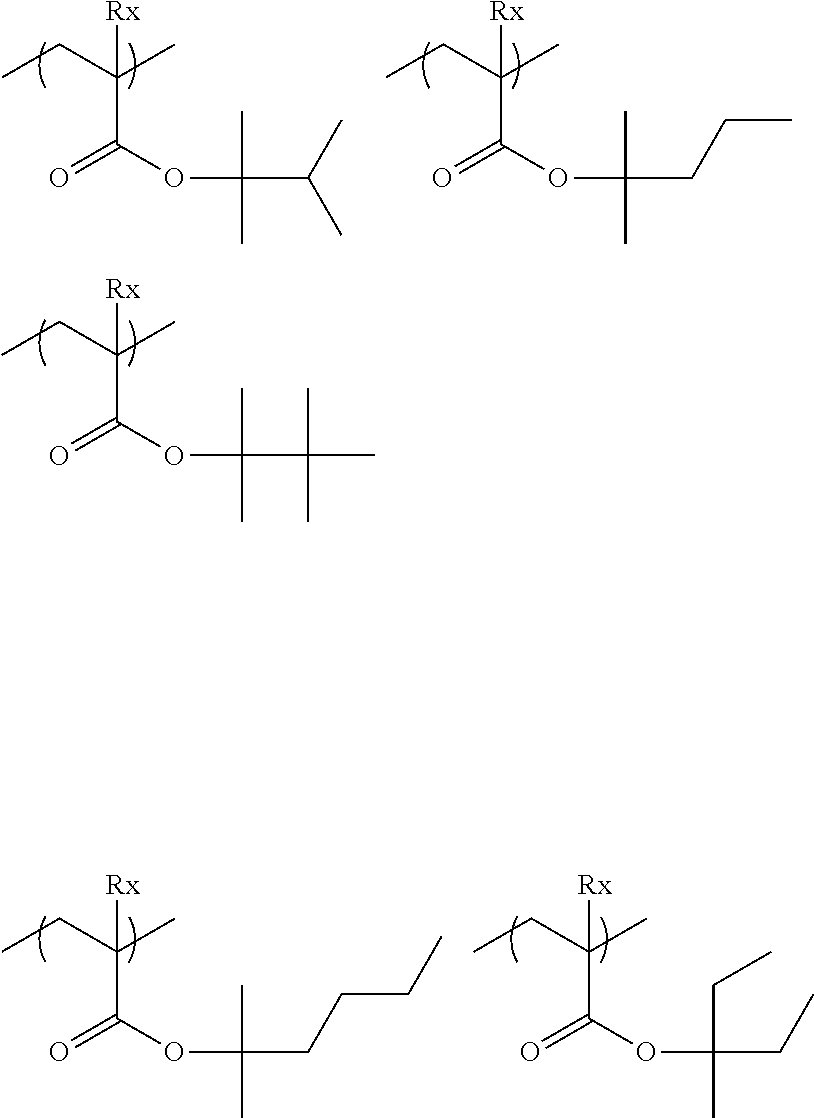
CCC(C)(C(OC(C)(C)CCCC)=O)[Rx].CCC(C)(C(OC(CC)(C)CC)=O)[Rx].CCC(C)(C(OC(C)(C)C(C)(C)C)=O)[Rx].CCC(C)(C(OC(C)(C)C(C)C)=O)[Rx].CCC(C)(C(OC(C)(C)CCC)=O)[Rx]
